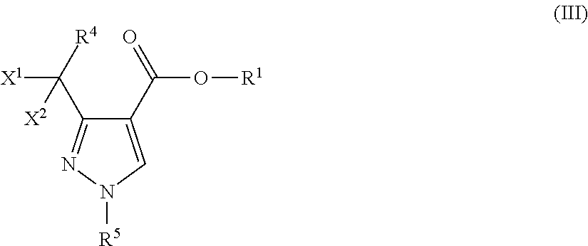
C1(C([R4])([X1])[X2])=NN([R5])C=C1C(=O)O[R1]
